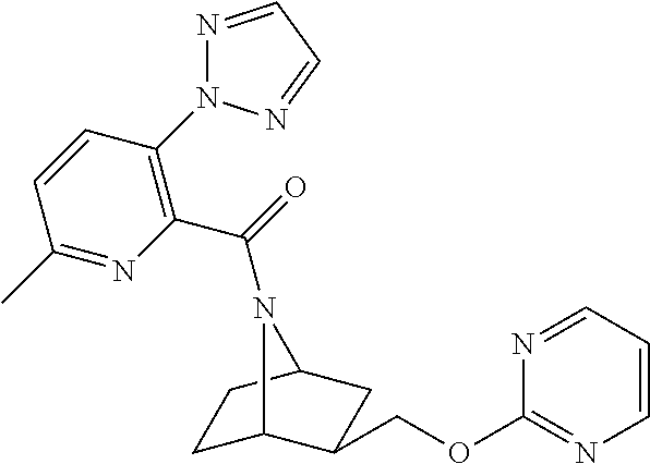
C1C2C(COC3=NC=CC=N3)CC(C1)N2C(=O)C1=C(N2N=CC=N2)C=CC(C)=N1
